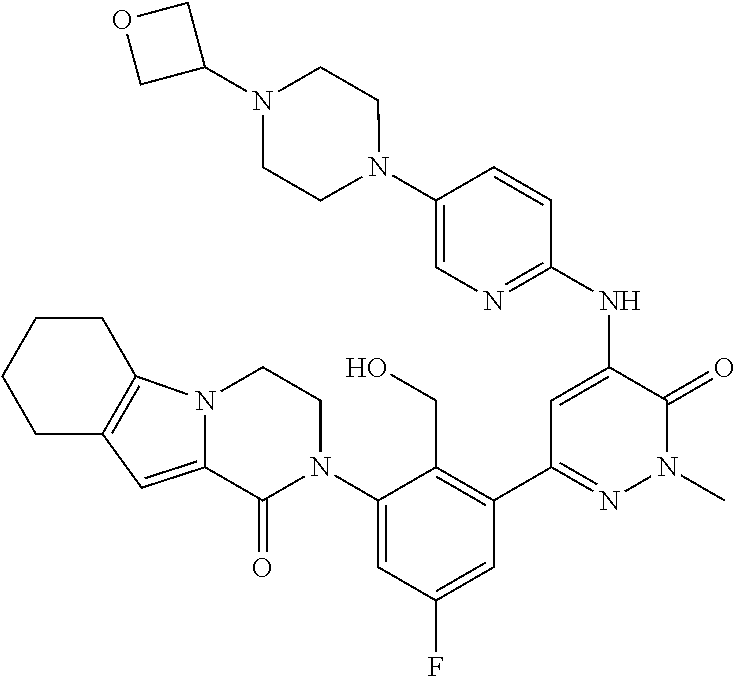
C1(NC2=CC(C3=C(CO)C(N4CCN5C(=CC6=C5CCCC6)C4=O)=CC(F)=C3)=NN(C)C2=O)=NC=C(N2CCN(C3COC3)CC2)C=C1
